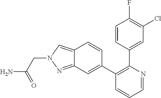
C1=CC(C2=C(C3=CC4=NN(CC(N)=O)C=C4C=C3)C=CC=N2)=CC(Cl)=C1F
